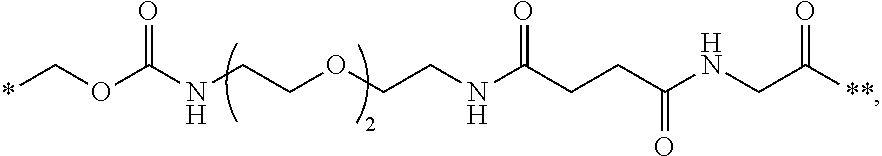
C(NC(CCC(NCCOCCNC(=O)OC*)=O)=O)C([**])=O
